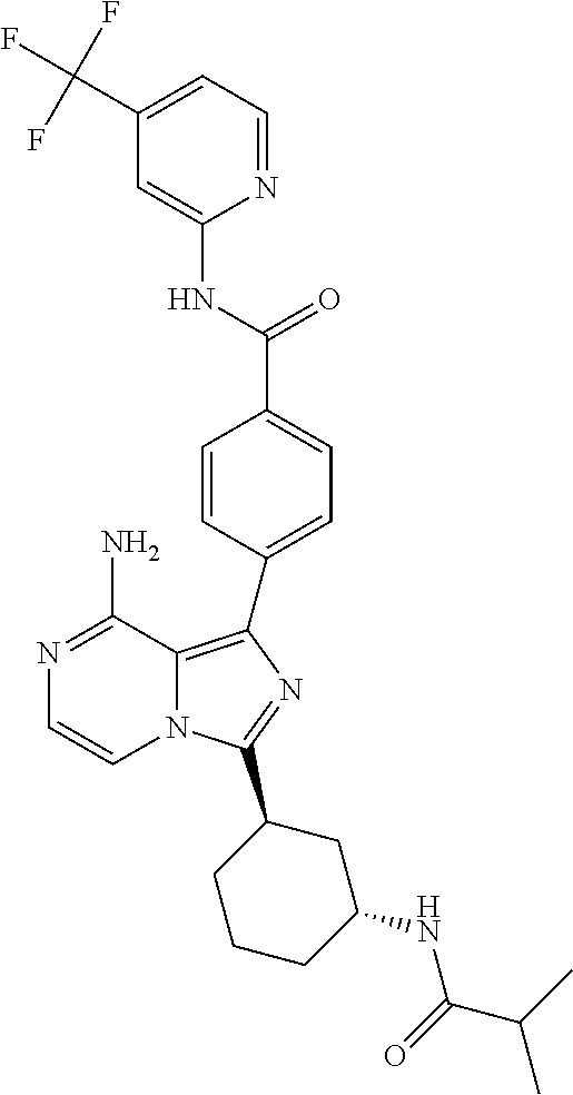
N1=C(N)C2=C(C3=CC=C(C(=O)NC4=CC(C(F)(F)F)=CC=N4)C=C3)N=C(C3CCCC(NC(=O)C(C)C)C3)N2C=C1
